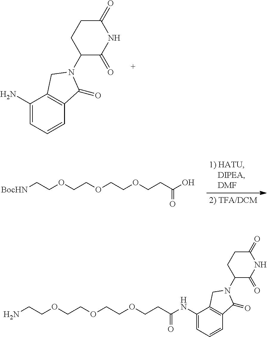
C1(N)=CC=CC2=C1CN(C1C(=O)NC(=O)CC1)C2=O.[BocHN]CCOCCOCCOCCC(O)=O.C1(NC(CCOCCOCCOCCN)=O)=CC=CC2=C1CN(C1C(=O)NC(=O)CC1)C2=O
